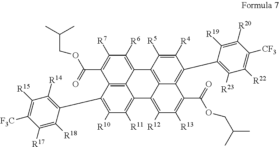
C1(C(=O)OCC(C)C)=C([R7])C([R6])=C2C3=C1C(C1=C([R14])C([R15])=C([F3C])C([R17])=C1[R18])=C([R10])C([R11])=C3C1=C([R12])C([R13])=C(C(=O)OCC(C)C)C3=C(C4=C([R23])C([R22])=C([CF3])C([R20])=C4[R19])C([R4])=C([R5])C2=C13
